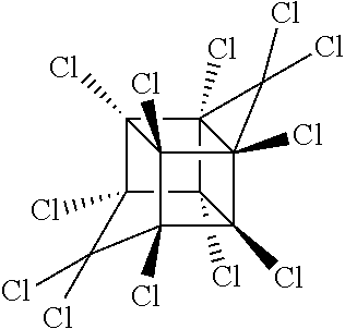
C12(Cl)C3(Cl)C45(Cl)C1(Cl)(C1(Cl)C2(Cl)C(Cl)(Cl)C3(Cl)C14Cl)C5(Cl)Cl
